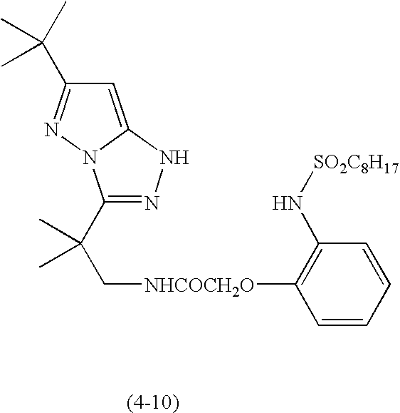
C1(C(C[NHCOCH2O]C2=C(N[SO2C8H17])C=CC=C2)(C)C)=NNC2=CC(C(C)(C)C)=NN12
